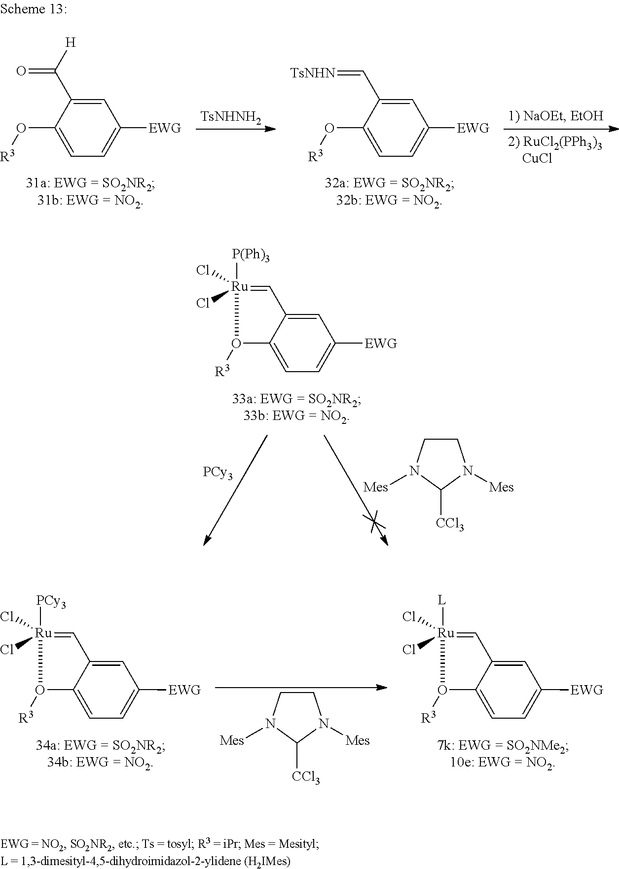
[TsNHNH2].C1=C(C(=O)[H])C(O[R3])=CC=C1[EWG].C1=C(C=[TsNHN])C(O[R3])=CC=C1[EWG].C1CN([Mes])C([CCl3])N1[Mes].[Ru]1(Cl)(Cl)([PCy3])=CC2=CC([EWG])=CC=C2O1[R3].[Ru]1(Cl)(Cl)([L])=CC2=CC([EWG])=CC=C2O1[R3].[Ru]1(Cl)(Cl)([P(Ph)3])=CC2=CC([EWG])=CC=C2O1[R3].C1CN([Mes])C([CCl3])N1[Mes].[PCy3]
